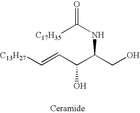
C(C(C(CO)NC(=O)[C17H35])O)=C[C13H27]
